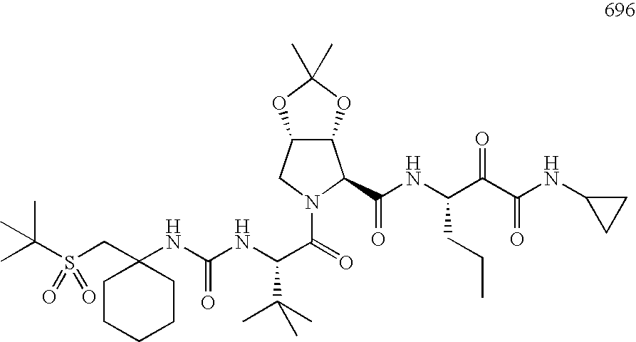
C1CCCCC1(CS(C(C)(C)C)(=O)=O)NC(NC(C(C)(C)C)C(=O)N1C(C(=O)NC(C(C(NC2CC2)=O)=O)CCC)C2C(C1)OC(C)(C)O2)=O
